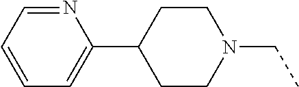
N1=CC=CC=C1C1CCN(CC)CC1
